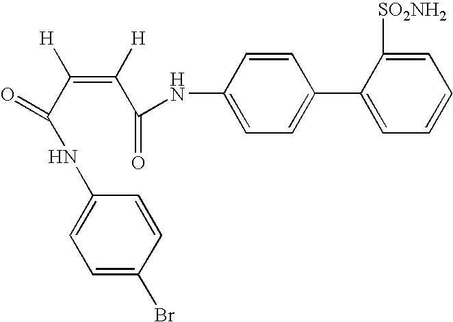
C1=CC(NC(C([H])=C(C(NC2=CC=C(Br)C=C2)=O)[H])=O)=CC=C1C1=CC=CC=C1[SO2NH2]
